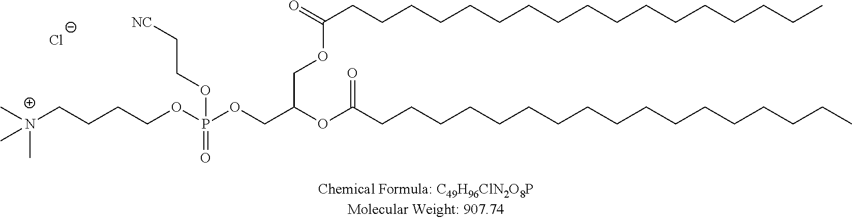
C(CCOP(OCC(OC(CCCCCCCCCCCCCCCCC)=O)COC(CCCCCCCCCCCCCCCCC)=O)(=O)OCC[NC])C[N+](C)(C)C.[Cl-]
